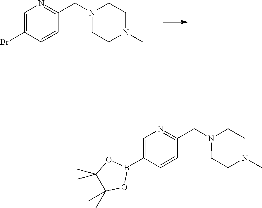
C1=C(Br)C=CC(CN2CCN(C)CC2)=N1.C1=C(B2OC(C)(C)C(C)(C)O2)C=CC(CN2CCN(C)CC2)=N1
